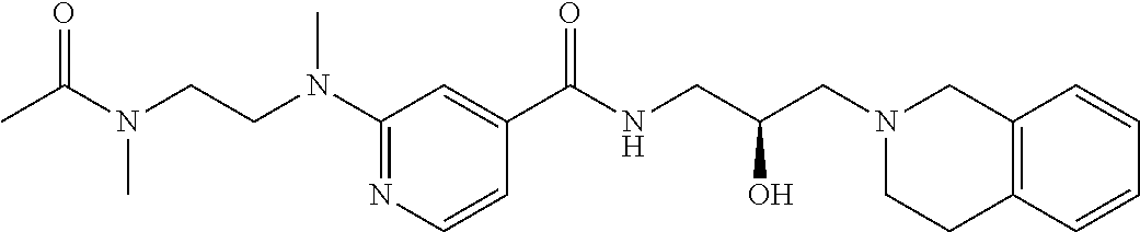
C1(N(CCN(C(C)=O)C)C)=NC=CC(C(NCC(CN2CCC3=C(C2)C=CC=C3)O)=O)=C1
